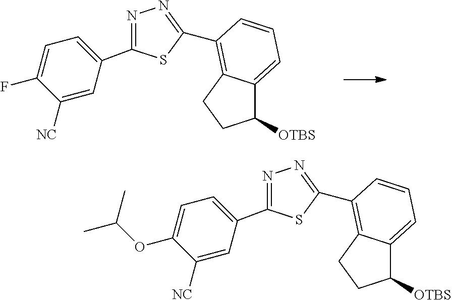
N1=C(C2=CC=C(F)C([NC])=C2)SC(C2=C3C(=CC=C2)C([OTBS])CC3)=N1.N1=C(C2=CC=C(OC(C)C)C([NC])=C2)SC(C2=C3C(=CC=C2)C([OTBS])CC3)=N1
